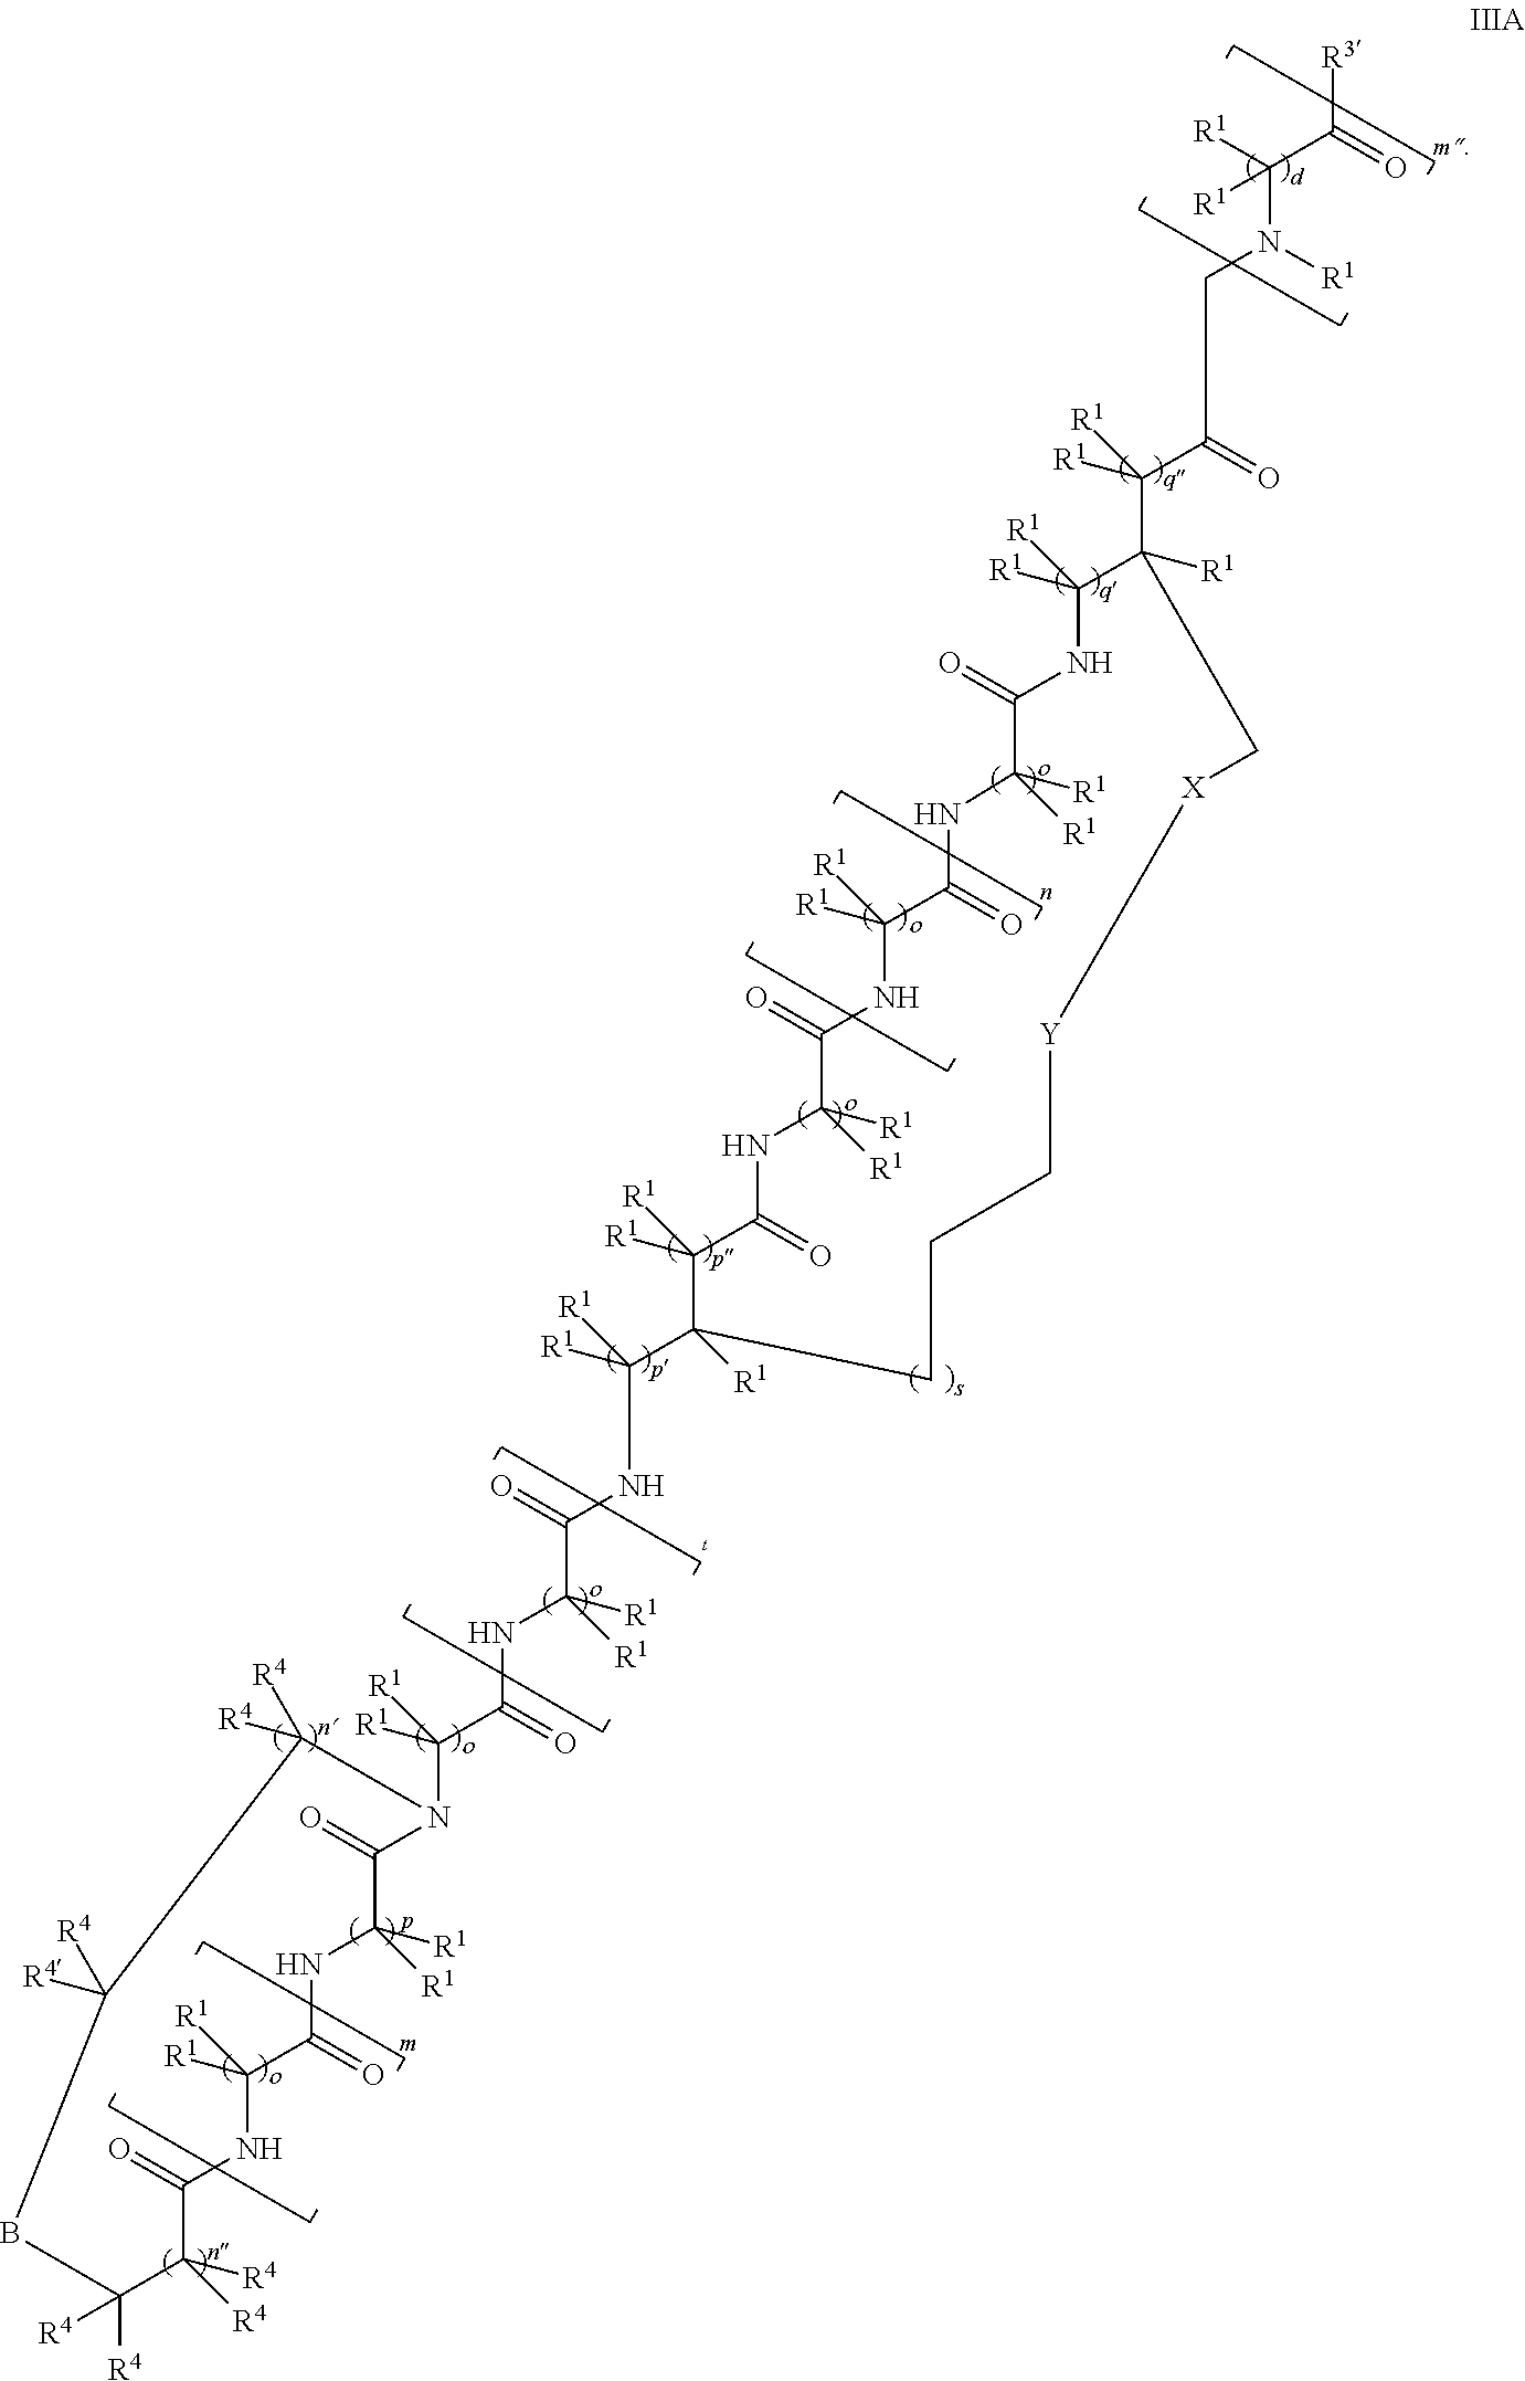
C(NC(C1([R1])CCC[Y][X]CC([R1])(C(C(CN(C([R1])(C([R3])=O)[R1])[R1])=O)([R1])[R1])C([R1])([R1])NC(=O)C([R1])([R1])NC(=O)C([R1])([R1])NC(=O)C([R1])([R1])NC(=O)C1([R1])[R1])([R1])[R1])(=O)C(NC(=O)C(N1C(=O)C([R1])([R1])NC(=O)C([R1])([R1])NC(=O)C([R4])([R4])C([R4])([R4])BC([R4])([R4])C1([R4])[R4])([R1])[R1])([R1])[R1]
